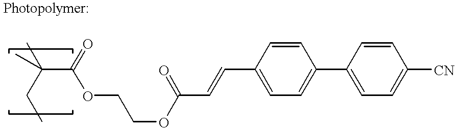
C(C(OCCOC(C=CC1=CC=C(C2=CC=C([CN])C=C2)C=C1)=O)=O)(C)(C)CC
